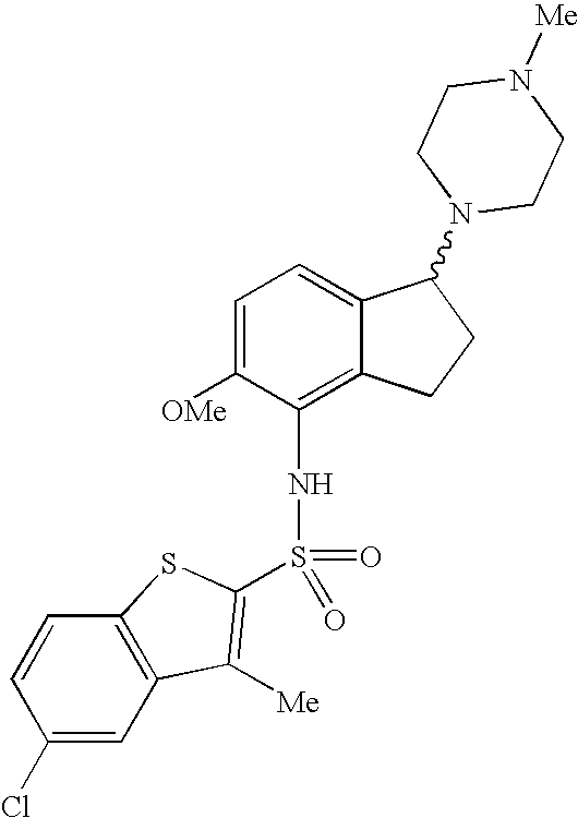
C1=C([OMe])C(NS(=O)(=O)C2=C([Me])C3=C(C=CC(Cl)=C3)S2)=C2C(=C1)C(N1CCN([Me])CC1)CC2
